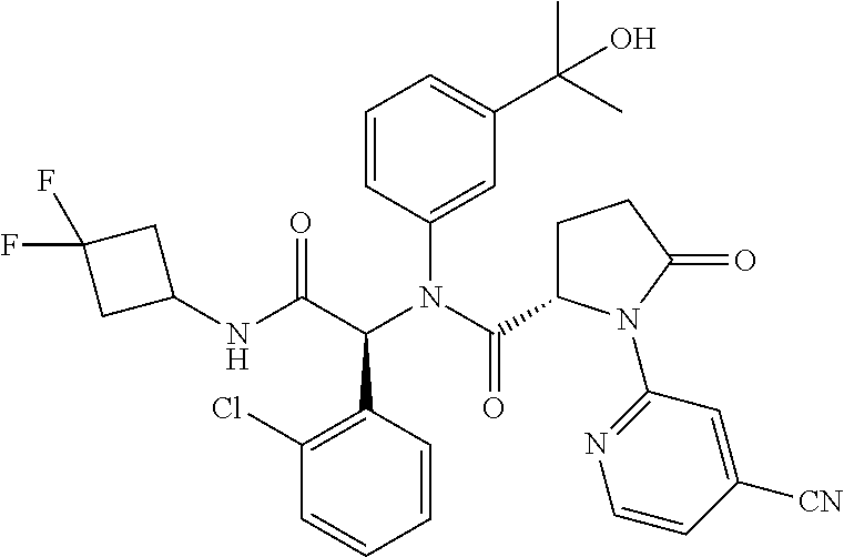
C1=CC(N(C(C2CCC(=O)N2C2=NC=CC([CN])=C2)=O)C(C(NC2CC(F)(F)C2)=O)C2=C(Cl)C=CC=C2)=CC(C(C)(C)O)=C1
